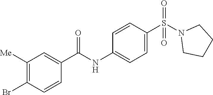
C1([Me])=C(Br)C=CC(C(NC2=CC=C(S(N3CCCC3)(=O)=O)C=C2)=O)=C1
